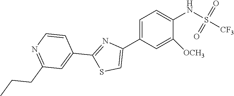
C1=C(C2=CSC(C3=CC(CCC)=NC=C3)=N2)C=C([OCH3])C(NS(=O)(=O)[CF3])=C1
